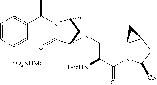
C1=CC([SO2NHMe])=CC(C(C)N2C(=O)C3CC2CN3CC([BocHN])C(=O)N2C3C(CC2[CN])C3)=C1
